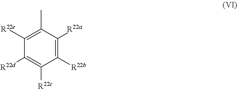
C1([R22e])=C(C)C([R22a])=C([R22b])C([R22c])=C1[R22d]
